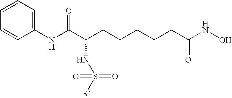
C1(NC(C(CCCCCC(NO)=O)NS([R])(=O)=O)=O)=CC=CC=C1
